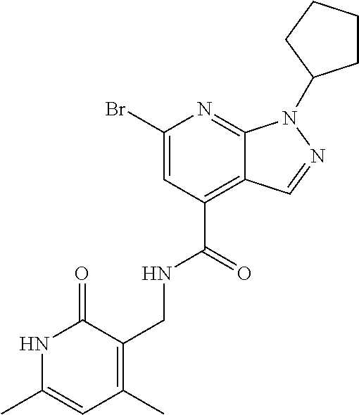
C1(Br)=CC(C(=O)NCC2=C(C)C=C(C)NC2=O)=C2C(=N1)N(C1CCCC1)N=C2
